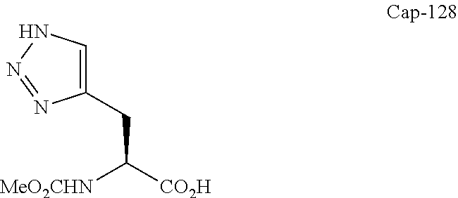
[MeO2CHN]C([CO2H])CC1=CNN=N1
